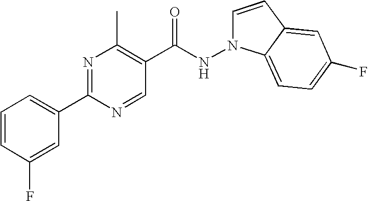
N1(NC(C2=C(C)N=C(C3=CC=CC(F)=C3)N=C2)=O)C=CC2=CC(F)=CC=C12
